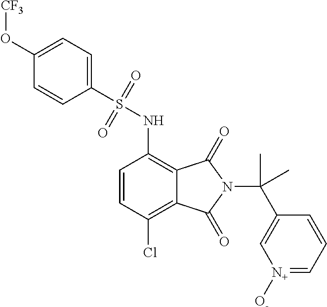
C1=CC(Cl)=C2C(=C1NS(C1=CC=C(O[CF3])C=C1)(=O)=O)C(=O)N(C(C)(C1=C[N+]([O-])=CC=C1)C)C2=O
